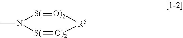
CN1[S(]=[O)2][R5][O)2]=[S(]1
